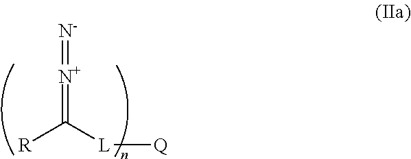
[N+](=C([L][Q])[R])=[N-]
